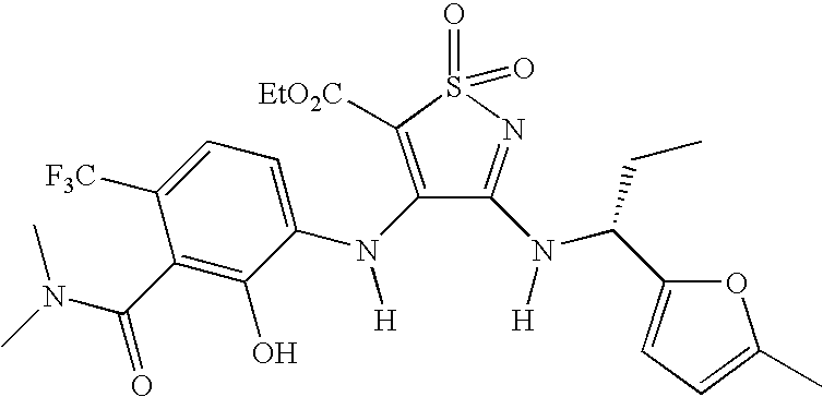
N(C(C1=C(O)C(N([H])C2=C([EtO2C])S(=O)(=O)N=C2N(C(CC)C2=CC=C(C)O2)[H])=CC=C1[F3C])=O)(C)C
